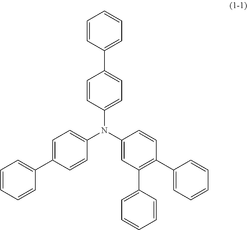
C1(N(C2=CC(C3=CC=CC=C3)=C(C3=CC=CC=C3)C=C2)C2=CC=C(C3=CC=CC=C3)C=C2)=CC=C(C2=CC=CC=C2)C=C1
